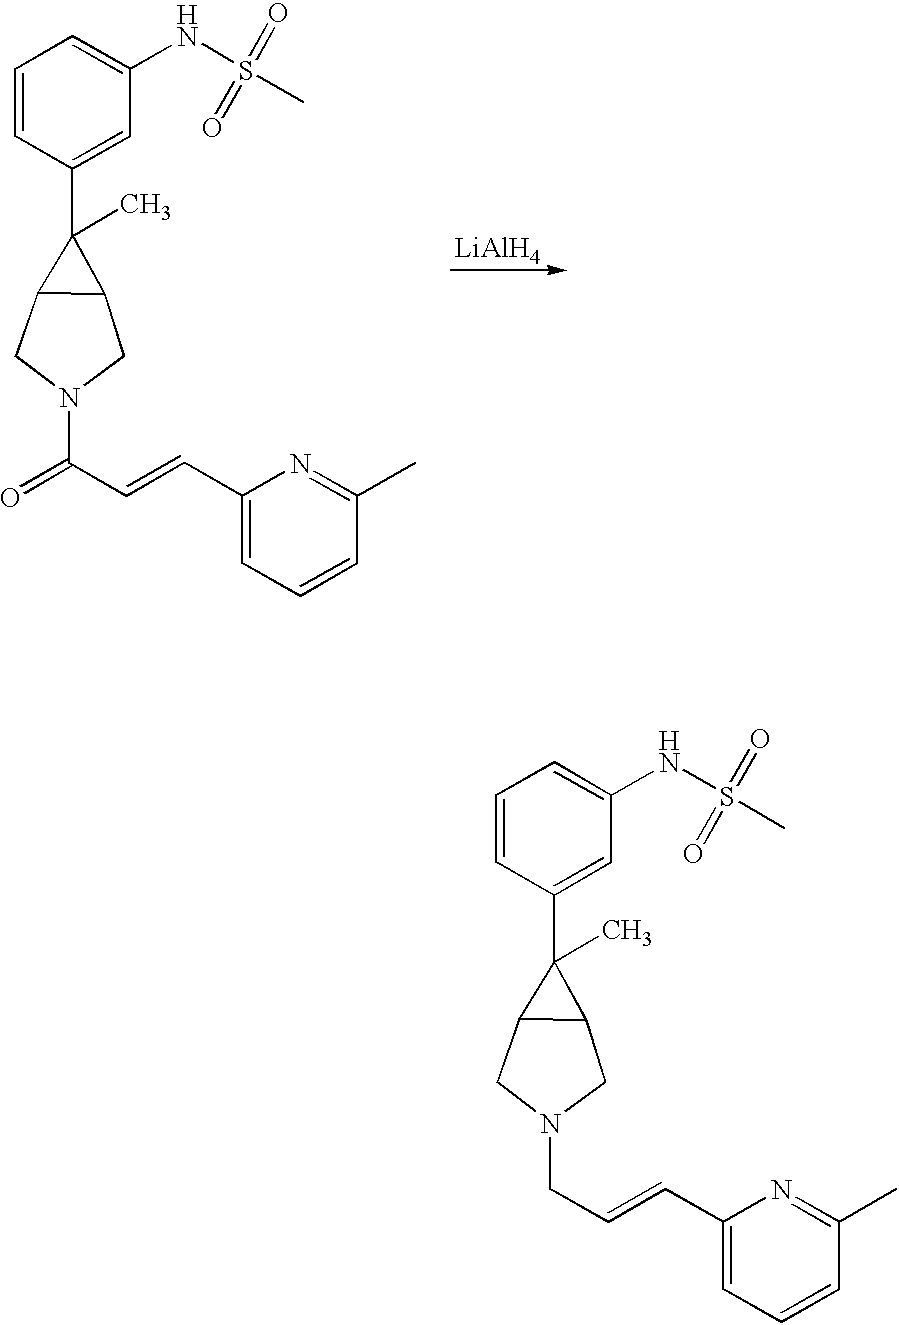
C1=CC(C2(C)C3C2CN(CC=CC2=CC=CC(C)=N2)C3)=CC(NS(C)(=O)=O)=C1.[LiAlH4].C1=CC(C2(C)C3C2CN(C(C=CC2=CC=CC(C)=N2)=O)C3)=CC(NS(C)(=O)=O)=C1
